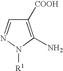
C1([COOH])=C(N)N([R1])N=C1
